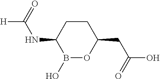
B1(O)OC(CC(O)=O)CCC1NC([H])=O
